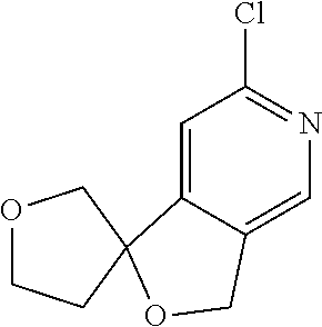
C1=C2C(=CN=C1Cl)COC21CCOC1
